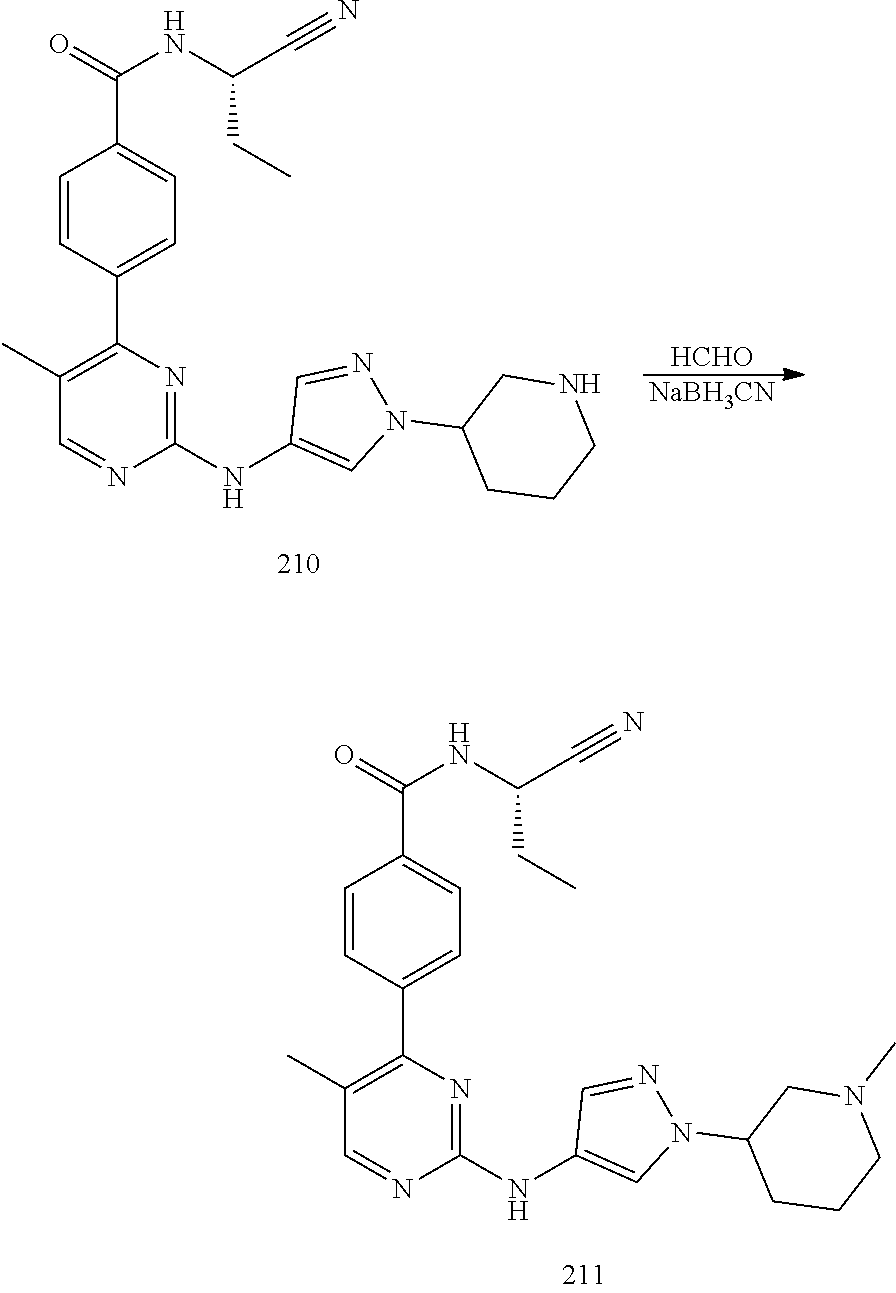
C1=CC(C2=C(C)C=NC(NC3=CN(C4CCCN(C)C4)N=C3)=N2)=CC=C1C(NC(CC)C#N)=O.C1=CC(C2=C(C)C=NC(NC3=CN(C4CCCNC4)N=C3)=N2)=CC=C1C(NC(CC)C#N)=O.[HCHO].[NaBH3CN]
